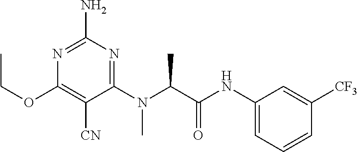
C1(N(C(C(NC2=CC=CC([CF3])=C2)=O)C)C)=NC(N)=NC(OCC)=C1[CN]
